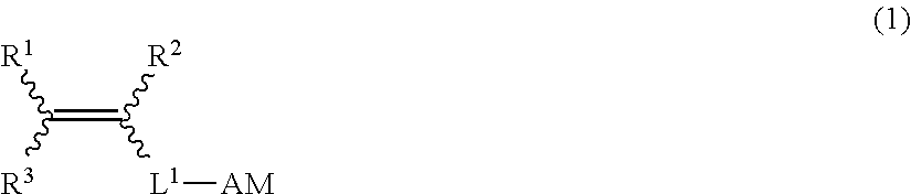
C(=C([R2])[L1][AM])([R3])[R1]
